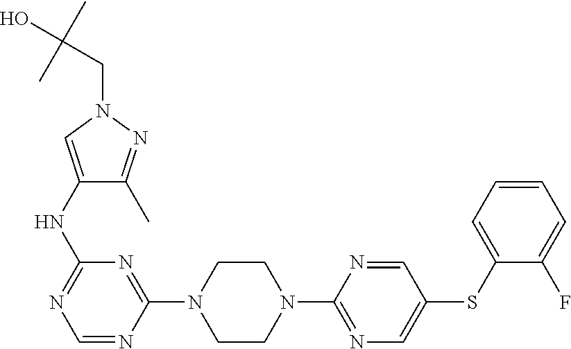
C1(NC2=NC=NC(N3CCN(C4=NC=C(SC5=CC=CC=C5F)C=N4)CC3)=N2)=CN(CC(O)(C)C)N=C1C
